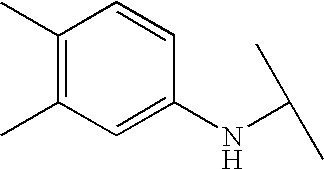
C1(C)=C(C)C=C(NC(C)C)C=C1
